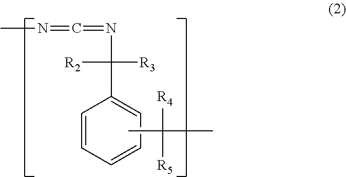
C1=CC=CC=C1C([R2])([R3])N=C=NC.CC([R4])([R5])C
